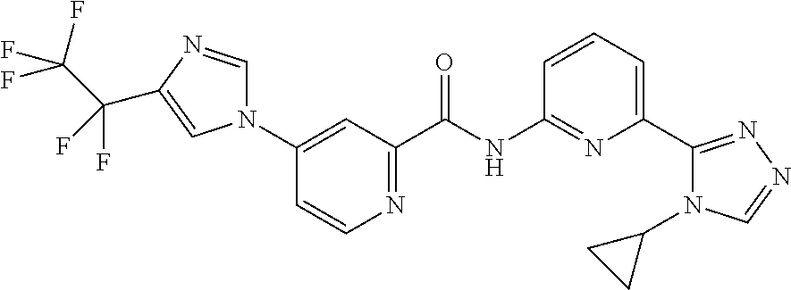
C1(N2C=NC(C(C(F)(F)F)(F)F)=C2)=CC(C(NC2=NC(C3=NN=CN3C3CC3)=CC=C2)=O)=NC=C1
